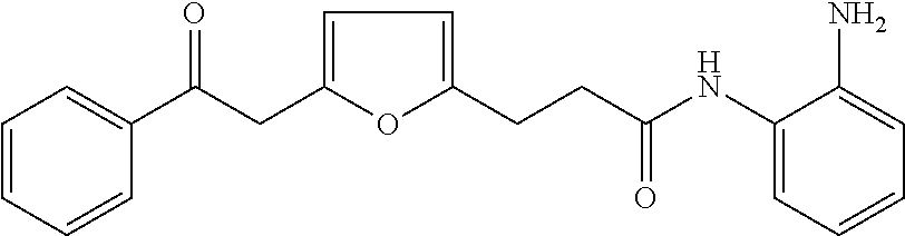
C1=CC=CC(C(CC2=CC=C(CCC(NC3=CC=CC=C3N)=O)O2)=O)=C1
